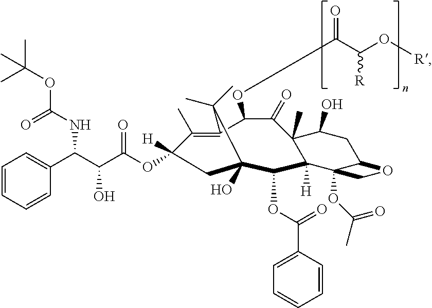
C1(C)=C2C(OC(C([R])O[R])=O)C(=O)C3(C)C(O)CC4C(OC(C)=O)(C3([H])C(OC(=O)C3=CC=CC=C3)C(O)(CC1([H])OC(C(C(C1=CC=CC=C1)NC(OC(C)(C)C)=O)O)=O)C2(C)C)CO4
